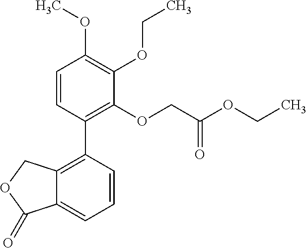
C12=C(C3=C(OCC(OCC)=O)C(OCC)=C(OC)C=C3)C=CC=C1C(=O)OC2
